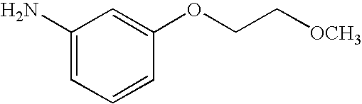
NC1=CC=CC(OCC[OCH3])=C1
